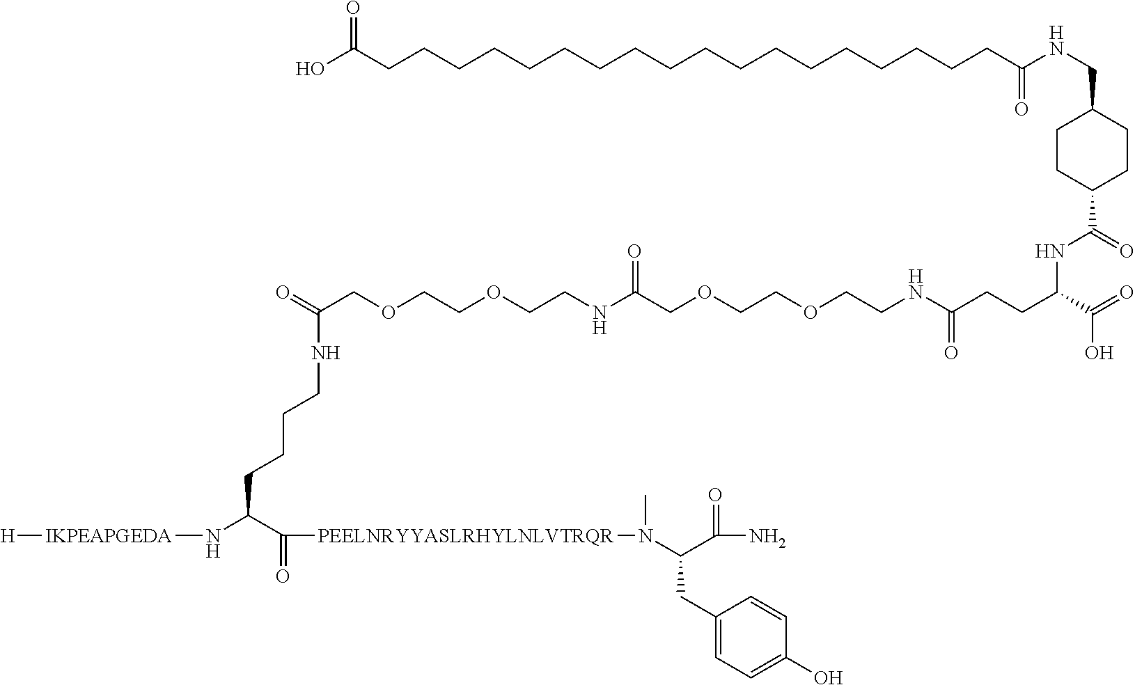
[H][IKPEAPGEDA]NC(C([PEELNRYYASLRHYLNLVTRQR]N(C)C(C(=O)N)CC1=CC=C(O)C=C1)=O)CCCCNC(COCCOCCNC(COCCOCCNC(CCC(C(=O)O)NC(=O)C1CCC(CNC(CCCCCCCCCCCCCCCCCCC(O)=O)=O)CC1)=O)=O)=O
